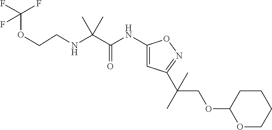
N(C(C(NC1=CC(C(C)(COC2OCCCC2)C)=NO1)=O)(C)C)CCOC(F)(F)F
